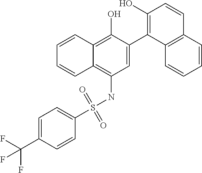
C1=C(C2=C(O)C=CC3=C2C=CC=C3)C(O)=C2C(=C1NS(C1=CC=C(C(F)(F)F)C=C1)(=O)=O)C=CC=C2
